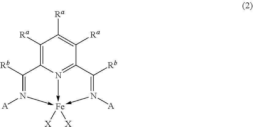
C1([Ra])=C2N3->[Fe]([X])([X])(-N([A])=C2[Rb])-N([A])=C([Rb])C=3C([Ra])=C1[Ra]
